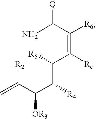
[R2]C(C(C([R4])C(C(=C(C(N)[Q])[R6])[Rc])[R5])[OR3])=C
